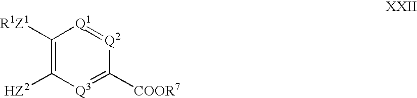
C1([R1Z1])=C([HZ2])[Q3]=C([COOR7])[Q2]=[Q1]1
